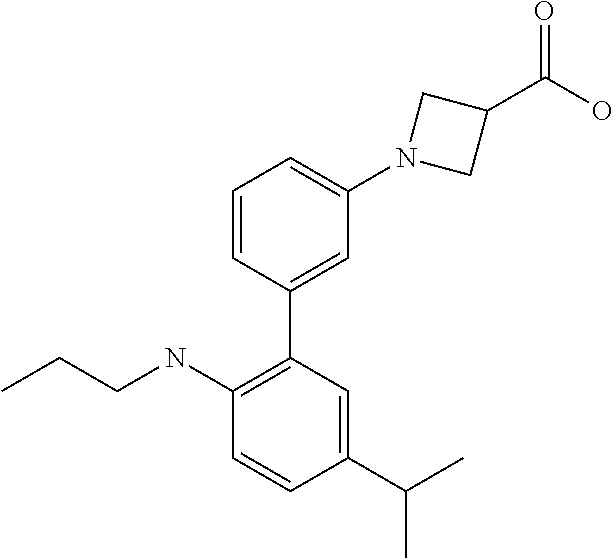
C1=CC(C2=C(NCCC)C=CC(C(C)C)=C2)=CC(N2CC(C(O)=O)C2)=C1
